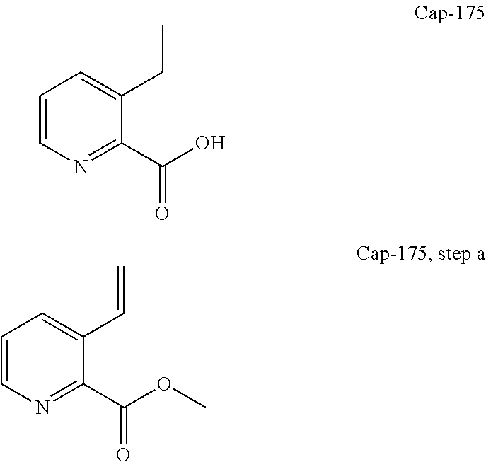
C1=CN=C(C(O)=O)C(CC)=C1.C1=CN=C(C(OC)=O)C(C=C)=C1
